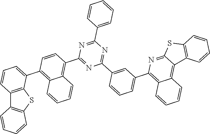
C12=C(SC3=C1C=CC=C3)C(C1=C3C(=C(C4=NC(C5=CC(C6=C7C(=C8C(=N6)SC6=C8C=CC=C6)C=CC=C7)=CC=C5)=NC(C5=CC=CC=C5)=N4)C=C1)C=CC=C3)=CC=C2
